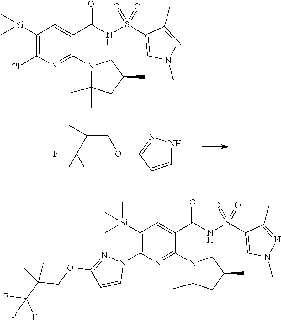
[Si](C)(C)(C)C1=C(Cl)N=C(N2C(C)(C)CC(C)C2)C(C(=O)NS(C2=CN(C)N=C2C)(=O)=O)=C1.C1=CC(OCC(C(F)(F)F)(C)C)=NN1.[Si](C)(C)(C)C1=C(N2N=C(OCC(C(F)(F)F)(C)C)C=C2)N=C(N2C(C)(C)CC(C)C2)C(C(=O)NS(C2=CN(C)N=C2C)(=O)=O)=C1
